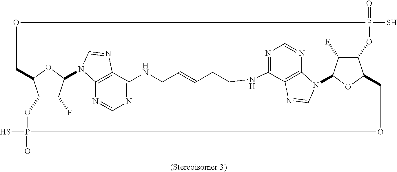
N1=C2C3=C(N=C1)N(C=N3)C1C(F)C3C(O1)COP(S)(=O)OC1C(F)C(N4C5=C(C(=NC=N5)NCCC=CCN2)N=C4)OC1COP(S)(=O)O3
